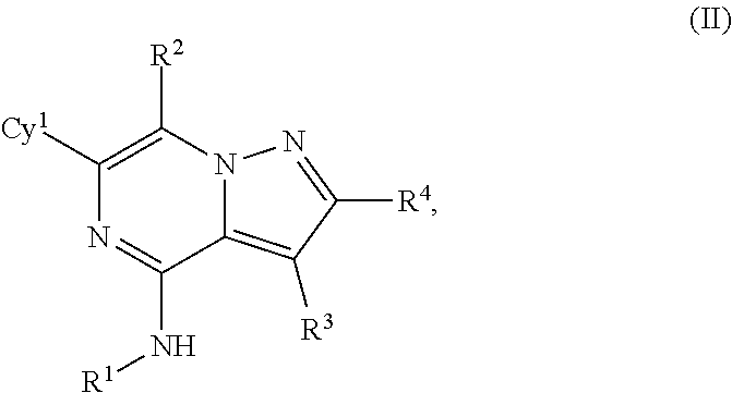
N12C(=C([R3])C([R4])=N1)C(N[R1])=NC([Cy1])=C2[R2]
